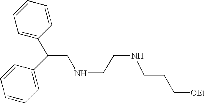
C(CNCCNCCC[OEt])(C1=CC=CC=C1)C1=CC=CC=C1
